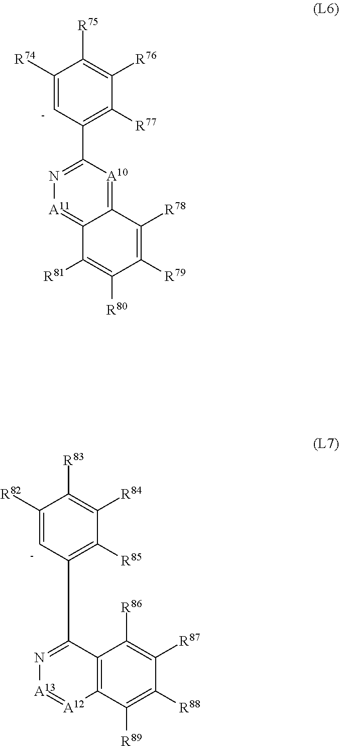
C1([R74])=[C-]C(C2=N[A11]=C3C(=[A10]2)C([R78])=C([R79])C([R80])=C3[R81])=C([R77])C([R76])=C1[R75].C1([R82])=[C-]C(C2=N[A13]=[A12]C3=C2C([R86])=C([R87])C([R88])=C3[R89])=C([R85])C([R84])=C1[R83]
